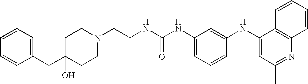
C1=CC=CC(CC2(O)CCN(CCNC(NC3=CC=CC(NC4=CC(C)=NC5=C4C=CC=C5)=C3)=O)CC2)=C1
